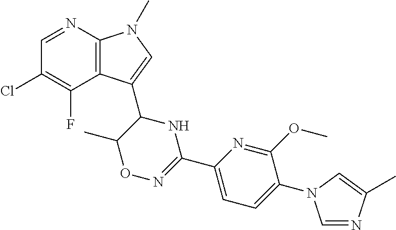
C1=NC2=C(C(F)=C1Cl)C(C1C(C)ON=C(C3=CC=C(N4C=NC(C)=C4)C(OC)=N3)N1)=CN2C
